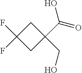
C1(F)(F)CC(C(O)=O)(CO)C1
